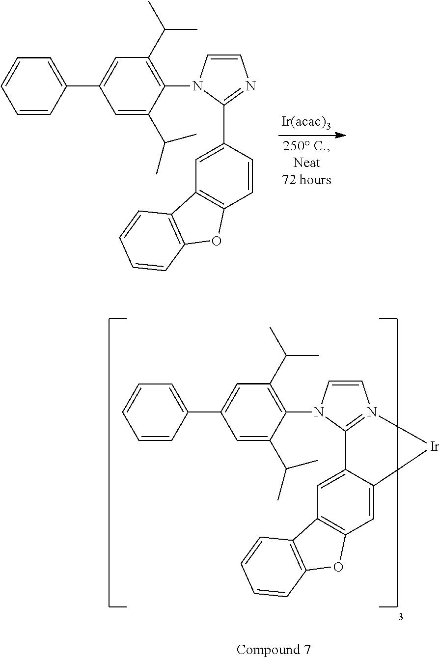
C1=CN(C2=C(C(C)C)C=C(C3=CC=CC=C3)C=C2C(C)C)C(C2=CC3=C(C=C2)OC2=C3C=CC=C2)=N1.C1=CN(C2=C(C(C)C)C=C(C3=CC=CC=C3)C=C2C(C)C)C2=N1[Ir]C1=CC3=C(C=C21)C1=C(O3)C=CC=C1
